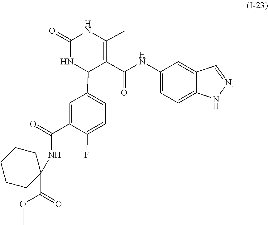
N1=CC2=CC(NC(C3=C(C)NC(=O)NC3C3=CC=C(F)C(C(NC4(C(OC)=O)CCCCC4)=O)=C3)=O)=CC=C2N1
